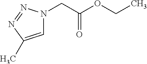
C1=C(C)N=NN1CC(OCC)=O
